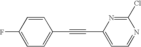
FC1=CC=C(C#CC2=CC=NC(Cl)=N2)C=C1
